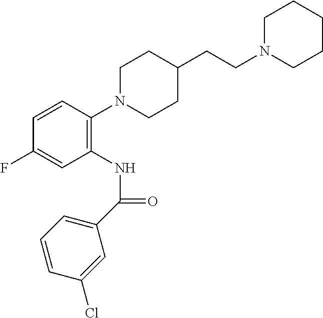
C1=CC(N2CCC(CCN3CCCCC3)CC2)=C(NC(C2=CC=CC(Cl)=C2)=O)C=C1F
